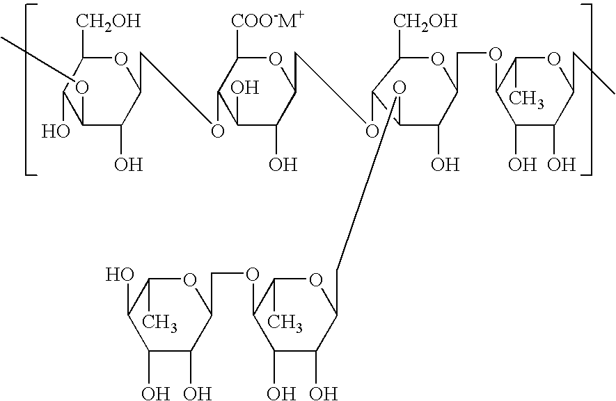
O1C([CH2OH])C(O)C(OC)C(O)C1COC1C([COO-M+])OC(COC2C([CH2OH])OC(COC3C(C)OC(CC)C(O)C3O)C(O)C2OCC2OC(C)C(OCC3OC(C)C(O)C(O)C3O)C(O)C2O)C(O)C1O
